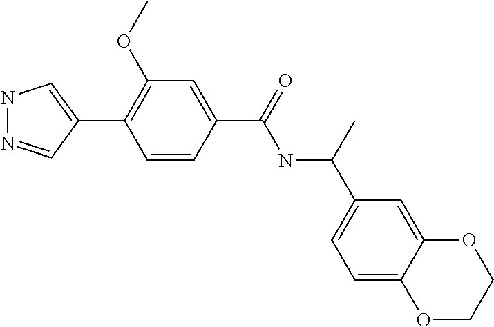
N1N=CC(C2=C(OC)C=C(C(NC(C3=CC=C4C(=C3)OCCO4)C)=O)C=C2)=C1
